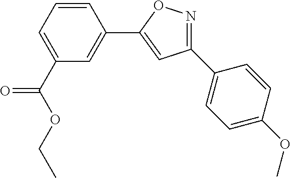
C1(C2=CC=C(OC)C=C2)=NOC(C2=CC(C(OCC)=O)=CC=C2)=C1
